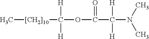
C[[CH2]10]C(OC(=O)C([H])([H])N(C)C)([H])[H]
